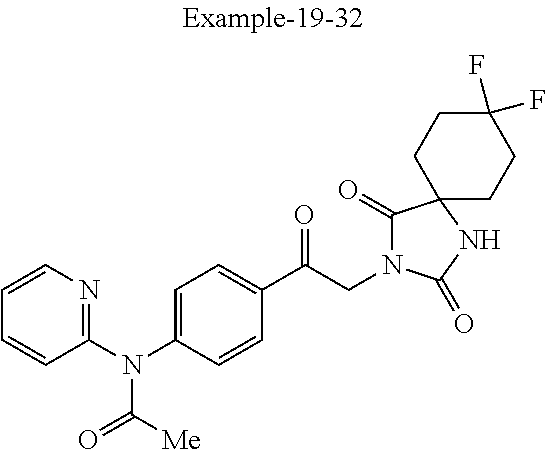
C1(C(CN2C(=O)C3(NC2=O)CCC(F)(F)CC3)=O)=CC=C(N(C2=NC=CC=C2)C(=O)[Me])C=C1
